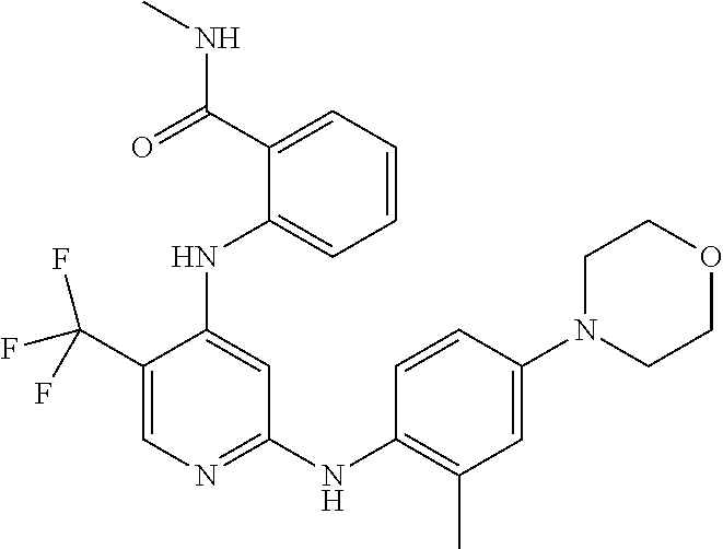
C1(C(F)(F)F)=CN=C(NC2=C(C)C=C(N3CCOCC3)C=C2)C=C1NC1=CC=CC=C1C(NC)=O
